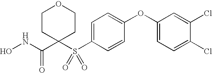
ONC(C1(S(C2=CC=C(OC3=CC=C(Cl)C(Cl)=C3)C=C2)(=O)=O)CCOCC1)=O
